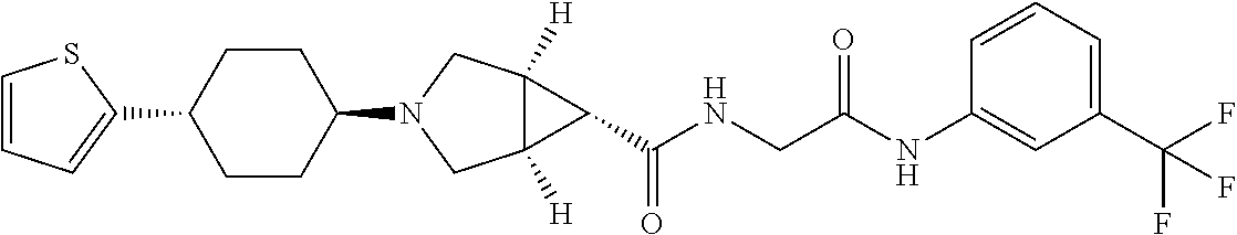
C1(C2CCC(N3CC4([H])C([H])(C3)C4C(NCC(NC3=CC(C(F)(F)F)=CC=C3)=O)=O)CC2)=CC=CS1
